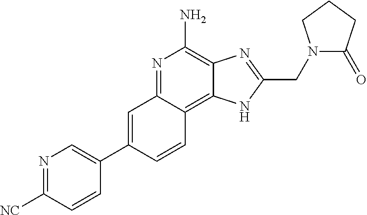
C1=C(C2=CN=C([NC])C=C2)C=CC2=C3C(=C(N)N=C12)N=C(CN1C(=O)CCC1)N3
